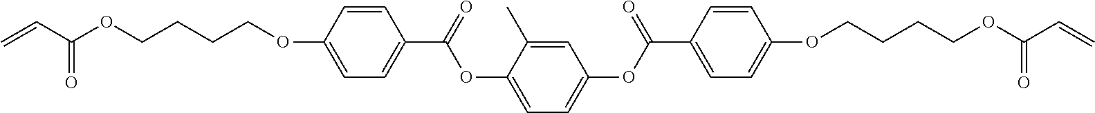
C1=CC(OCCCCOC(C=C)=O)=CC=C1C(=O)OC1=CC=C(OC(C2=CC=C(OCCCCOC(C=C)=O)C=C2)=O)C=C1C
